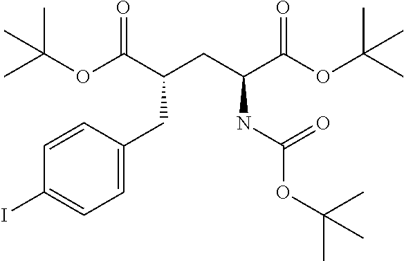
O(C(C(CC(C(OC(C)(C)C)=O)NC(OC(C)(C)C)=O)CC1=CC=C(I)C=C1)=O)C(C)(C)C
